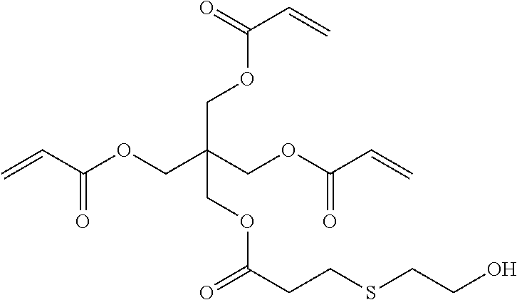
O(CC(COC(C=C)=O)(COC(C=C)=O)COC(=O)CCSCCO)C(C=C)=O
